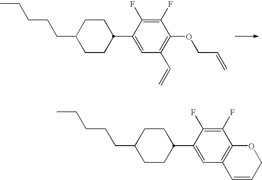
C1CC(C2=CC(C=C)=C(OCC=C)C(F)=C2F)CCC1CCCCC.C1CC(C2=CC3=C(C(F)=C2F)OCC=C3)CCC1CCCCC
